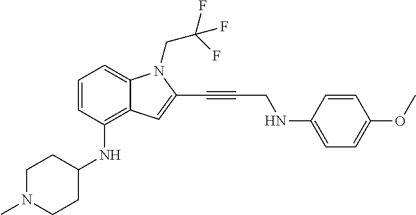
C1=CC(NC2CCN(C)CC2)=C2C(=C1)N(CC(F)(F)F)C(C#CCNC1=CC=C(OC)C=C1)=C2
